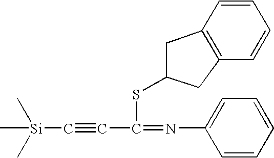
[Si](C#CC(=NC1=CC=CC=C1)SC1CC2=C(C1)C=CC=C2)(C)(C)C
